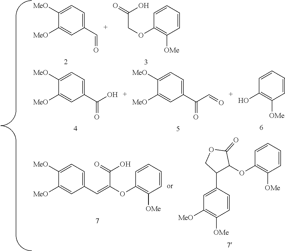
C1([MeO])=CC=C(C=O)C=C1[MeO].C(C(O)=O)OC1=C([OMe])C=CC=C1.C1([MeO])=CC=C(C(=O)O)C=C1[MeO].C1([MeO])=CC=C(C(=O)C=O)C=C1[MeO].C1=CC=CC([OMe])=C1O.C1([MeO])=CC=C(C=C(C(O)=O)OC2=C([OMe])C=CC=C2)C=C1[MeO].O(C1=C([OMe])C=CC=C1)C1C(C2=CC([MeO])=C([OMe])C=C2)COC1=O
